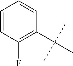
C1(C(C)(C)C)=C(F)C=CC=C1
